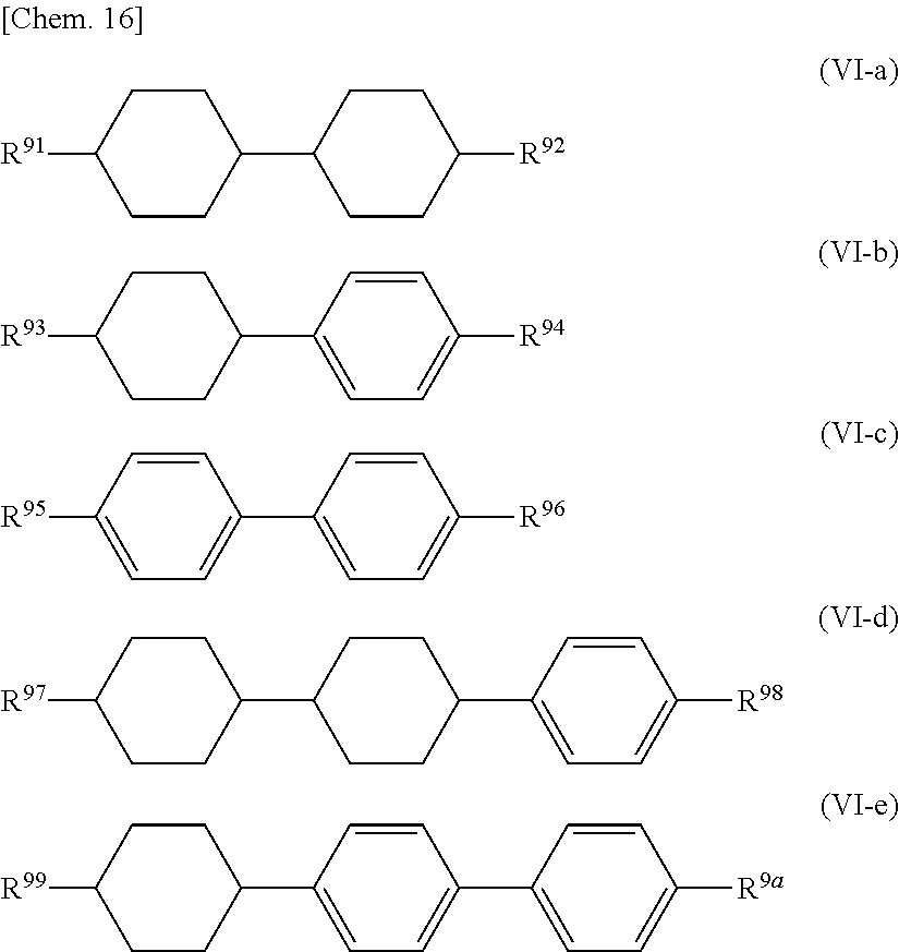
C1CC(C2CCC([R92])CC2)CCC1[R91].C1CC(C2=CC=C([R94])C=C2)CCC1[R93].C1=C([R95])C=CC(C2=CC=C([R96])C=C2)=C1.C1CC(C2CCC(C3=CC=C([R98])C=C3)CC2)CCC1[R97].C1CC(C2=CC=C(C3=CC=C([R9a])C=C3)C=C2)CCC1[R99]
